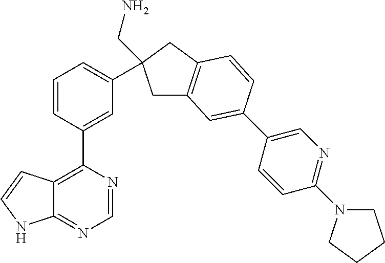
C1=NC(C2=CC(C3(CN)CC4=C(C3)C=CC(C3=CN=C(N5CCCC5)C=C3)=C4)=CC=C2)=C2C(=N1)NC=C2
